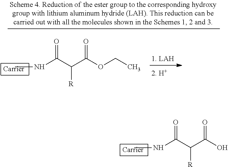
CNC(C(C(O)=O)[R])=O.CNC(C(C(OCC)=O)[R])=O
